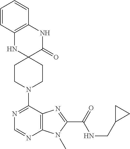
C1CN(C2=NC=NC3=C2N=C(C(NCC2CC2)=O)N3C)CCC12C(=O)NC1=C(N2)C=CC=C1
